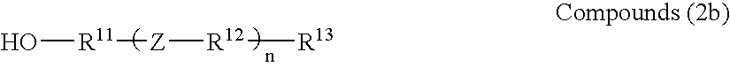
O[R11][Z][R12][R13]
